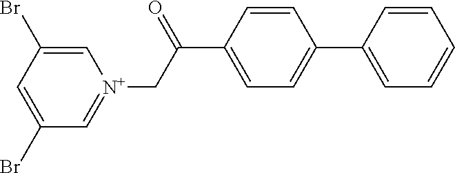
C1(Br)=CC(Br)=C[N+](CC(C2=CC=C(C3=CC=CC=C3)C=C2)=O)=C1
